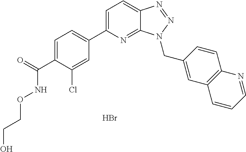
C1=C(C2=CC=C(C(=O)NOCCO)C(Cl)=C2)N=C2C(=C1)N=NN2CC1=CC2=C(C=C1)N=CC=C2.Br
